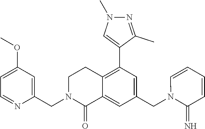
C1(OC)=CC=NC(CN2C(=O)C3=CC(CN4C(=N)C=CC=C4)=CC(C4=CN(C)N=C4C)=C3CC2)=C1
